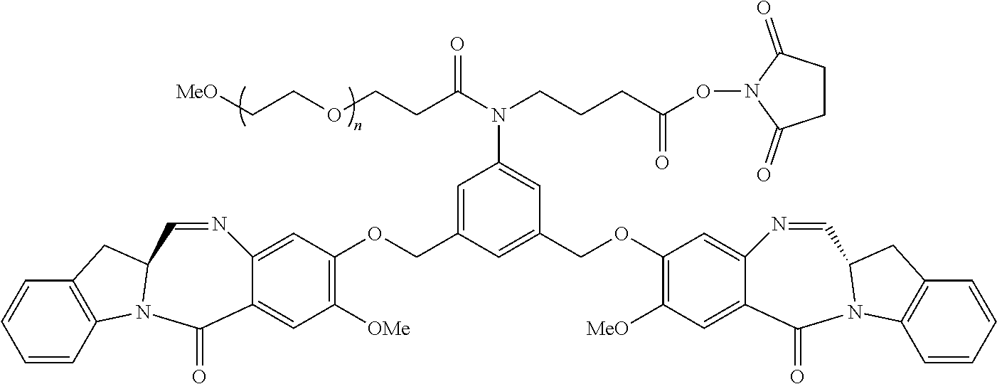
C1=C2C(=CC([OMe])=C1OCC1=CC(N(CCCC(=O)ON3C(=O)CCC3=O)C(CCOCC[MeO])=O)=CC(COC3=C([MeO])C=C4C(=C3)N=CC3N(C4=O)C4=C(C=CC=C4)C3)=C1)C(=O)N1C3=C(C=CC=C3)CC1C=N2
